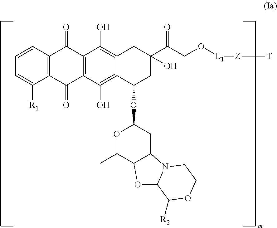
C12=C(C=CC=C1[R1])C(=O)C1=C(C2=O)C(O)=C2C(=C1O)CC(C(CO[L1][Z][T])=O)(O)CC2OC1OC(C)C2C(C1)N1C(O2)C([R2])OCC1
